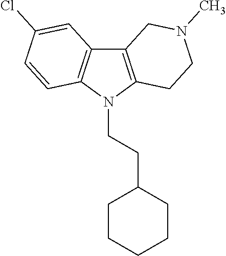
C12=C(N(CCC3CCCCC3)C3=C1C=C(Cl)C=C3)CCN(C)C2
